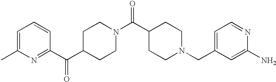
C1=C(C)N=C(C(C2CCN(C(C3CCN(CC4=CC=NC(N)=C4)CC3)=O)CC2)=O)C=C1
